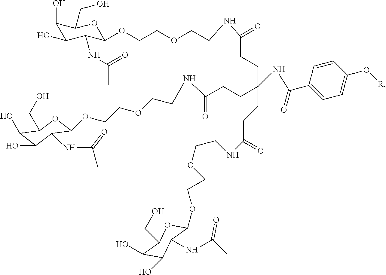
C(C(NC(C1=CC=C(O[R])C=C1)=O)(CCC(NCCOCCOC1C(NC(C)=O)C(O)C(O)C(CO)O1)=O)CCC(NCCOCCOC1C(NC(C)=O)C(O)C(O)C(CO)O1)=O)CC(NCCOCCOC1C(NC(C)=O)C(O)C(O)C(CO)O1)=O
